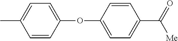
C1=C(C)C=CC(OC2=CC=C(C([Me])=O)C=C2)=C1
